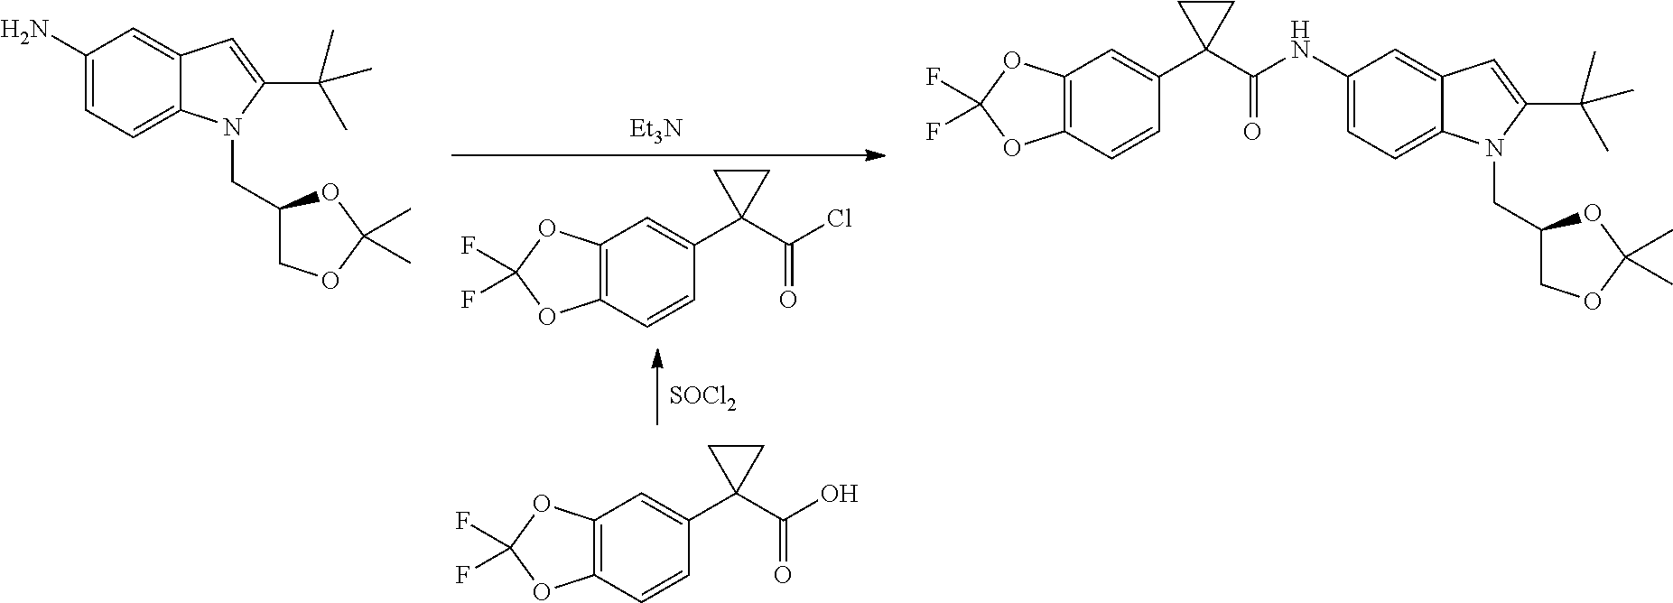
C1(N)=CC=C2C(=C1)C=C(C(C)(C)C)N2CC1COC(C)(C)O1.C12=C(C=CC(C3(C(=O)NC4=CC=C5C(=C4)C=C(C(C)(C)C)N5CC4COC(C)(C)O4)CC3)=C1)OC(F)(F)O2.[Et3N].[SOCl2].C12=C(C=CC(C3(C(Cl)=O)CC3)=C1)OC(F)(F)O2.C12=C(C=CC(C3(C(O)=O)CC3)=C1)OC(F)(F)O2
